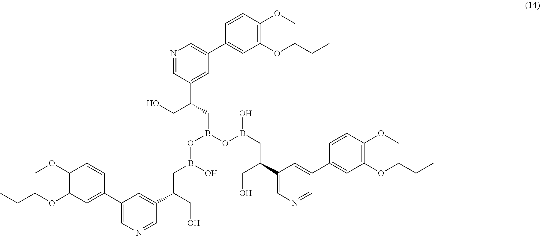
OB(CC(C1=CN=CC(C2=CC(OCCC)=C(OC)C=C2)=C1)CO)OB(CC(C1=CC(C2=CC(OCCC)=C(OC)C=C2)=CN=C1)CO)OB(O)CC(C1=CC(C2=CC(OCCC)=C(OC)C=C2)=CN=C1)CO
